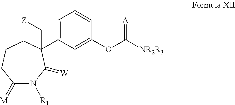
C1(=[M])N([R1])C(=[W])C(C2=CC=CC(OC([NR2R3])=[A])=C2)(C[Z])CCC1
